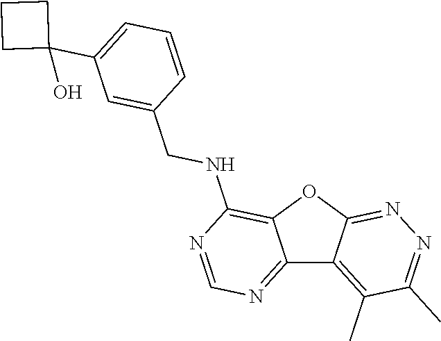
C12=NC=NC(NCC3=CC(C4(O)CCC4)=CC=C3)=C1OC1=NN=C(C)C(C)=C21
